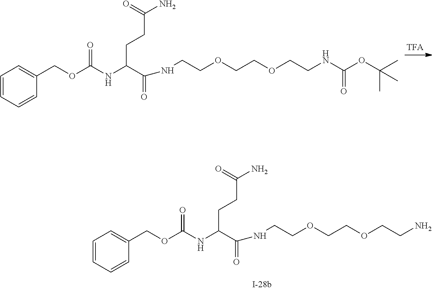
C1=CC=CC(COC(NC(C(NCCOCCOCCN)=O)CCC(N)=O)=O)=C1.C1=CC=CC(COC(NC(C(NCCOCCOCCNC(OC(C)(C)C)=O)=O)CCC(N)=O)=O)=C1
